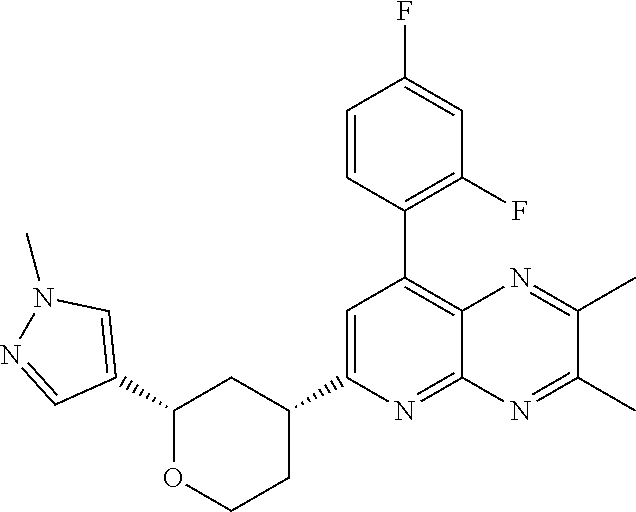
C1(C2=CN(C)N=C2)OCCC(C2=CC(C3=C(F)C=C(F)C=C3)=C3C(=N2)N=C(C)C(C)=N3)C1
